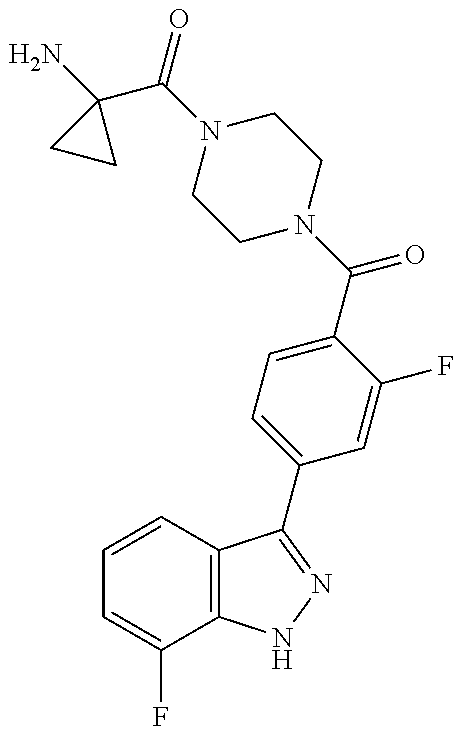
C1(N)(C(N2CCN(C(=O)C3=CC=C(C4=NNC5=C4C=CC=C5F)C=C3F)CC2)=O)CC1
